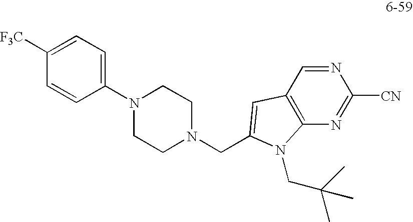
C1(N2CCN(CC3=CC4=C(N=C([CN])N=C4)N3CC(C)(C)C)CC2)=CC=C([F3C])C=C1
